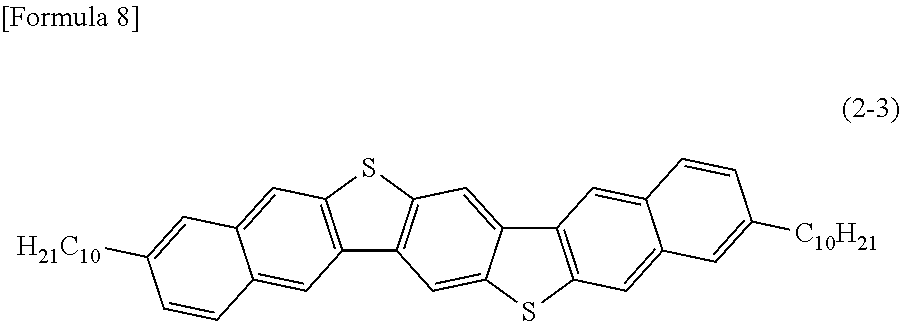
C12=C(SC3=C1C=C1C(=C3)C3=C(S1)C=C1C(=C3)C=CC([C10H21])=C1)C=C1C(=C2)C=CC([H21C10])=C1
